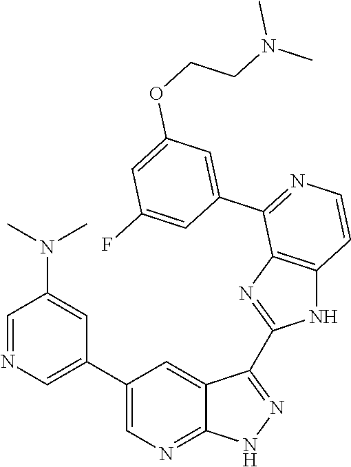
C1=NC=C(C2=CN=C3C(=C2)C(C2=NC4=C(N2)C=CN=C4C2=CC(OCCN(C)C)=CC(F)=C2)=N[N H]3)C=C1N(C)C
